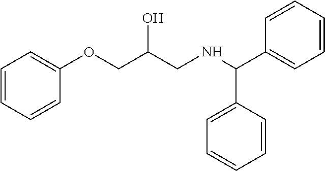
C1=CC=CC=C1C(NCC(COC1=CC=CC=C1)O)C1=CC=CC=C1
